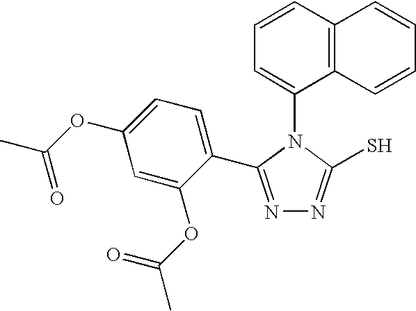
C1=CC2=C(C(N3C(S)=NN=C3C3=CC=C(OC(C)=O)C=C3OC(C)=O)=C1)C=CC=C2
